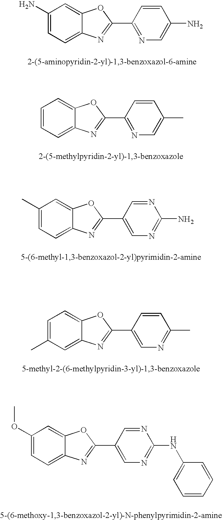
C1(N)=CC=C2C(=C1)OC(C1=NC=C(N)C=C1)=N2.C1=CC=C2C(=C1)OC(C1=NC=C(C)C=C1)=N2.C1(C)=CC=C2C(=C1)OC(C1=CN=C(N)N=C1)=N2.C1=C(C)C=C2C(=C1)OC(C1=CN=C(C)C=C1)=N2.C1(OC)=CC=C2C(=C1)OC(C1=CN=C(NC3=CC=CC=C3)N=C1)=N2
